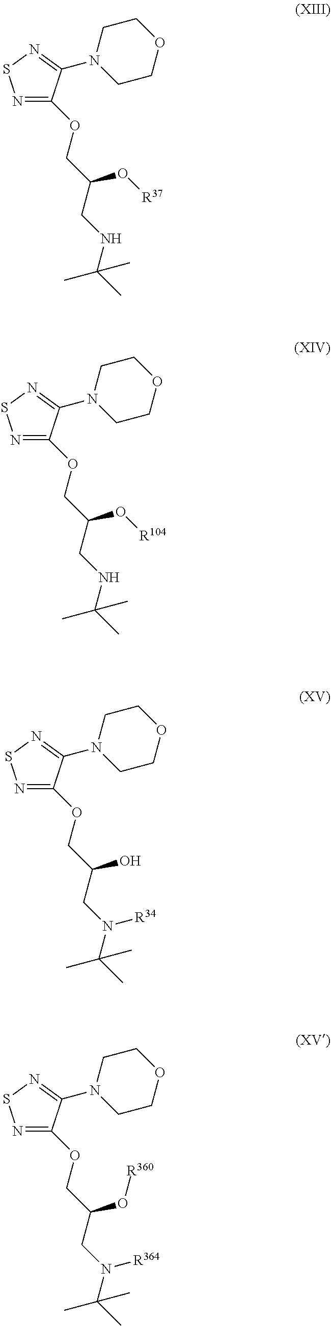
N1=C(OCC(CNC(C)(C)C)O[R37])C(N2CCOCC2)=NS1.N1=C(OCC(CNC(C)(C)C)O[R104])C(N2CCOCC2)=NS1.N1=C(OCC(CN(C(C)(C)C)[R34])O)C(N2CCOCC2)=NS1.N1=C(OCC(CN(C(C)(C)C)[R364])O[R360])C(N2CCOCC2)=NS1
